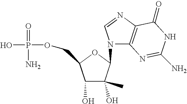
O(P(=O)(N)O)CC1C(O)C(C)(O)C(N2C3=C(N=C2)C(=O)NC(N)=N3)O1
